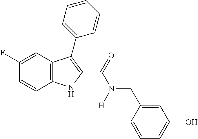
C1(F)=CC2=C(C=C1)NC(C(=O)N([H])CC1=CC(O)=CC=C1)=C2C1=CC=CC=C1
